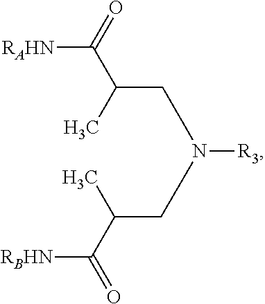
C(CN(CC(C)C([RBHN])=O)[R3])(C)C([RAHN])=O
